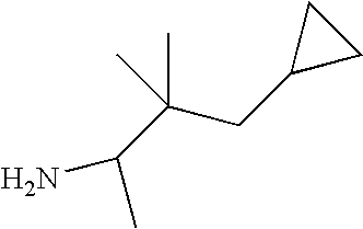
C(C(C)N)(CC1CC1)(C)C
